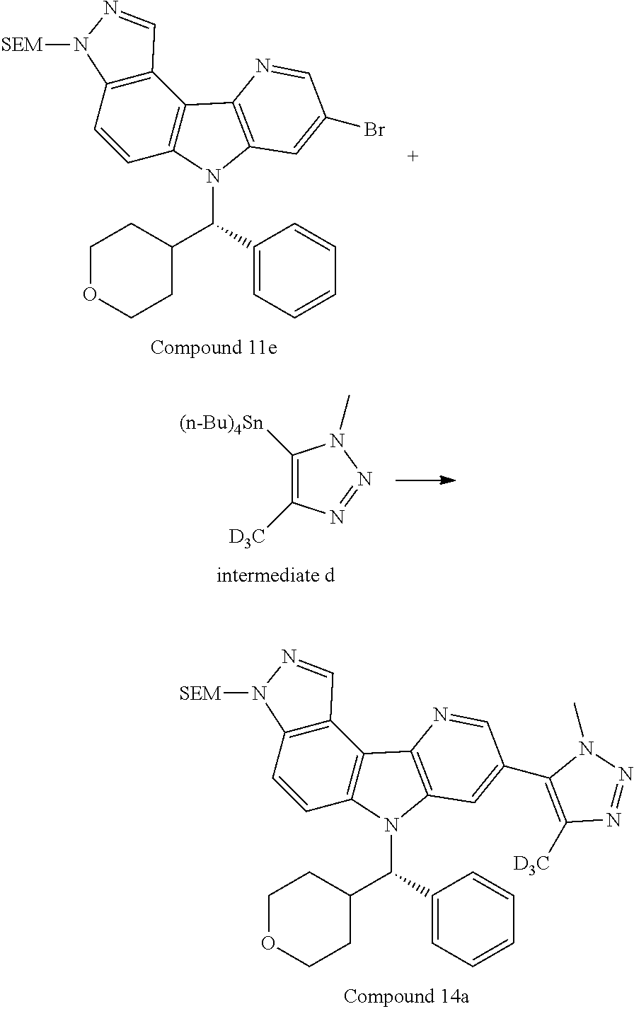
C12=C(C=CC3=C1C1=C(N3C(C3CCOCC3)C3=CC=CC=C3)C=C(C3=C([D3C])N=NN3C)C=N1)N([SEM])N=C2.C12=C(C=CC3=C1C1=C(N3C(C3CCOCC3)C3=CC=CC=C3)C=C(Br)C=N1)N([SEM])N=C2.C1([(n-Bu)4Sn])=C([D3C])N=NN1C
